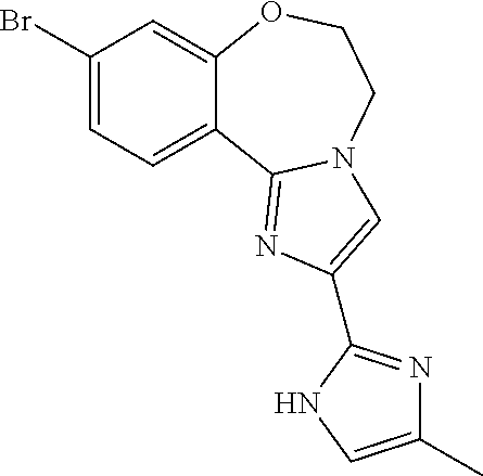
C1(Br)=CC=C2C(=C1)OCCN1C2=NC(C2=NC(C)=CN2)=C1
